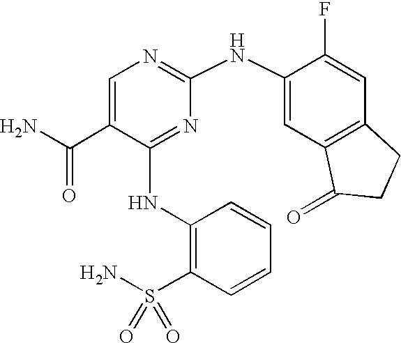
N(C1=NC(NC2=CC3=C(C=C2F)CCC3=O)=NC=C1C(N)=O)C1=C(S(N)(=O)=O)C=CC=C1
